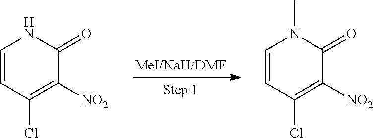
C1=CC(Cl)=C([NO2])C(=O)N1.C1=CC(Cl)=C([NO2])C(=O)N1C
